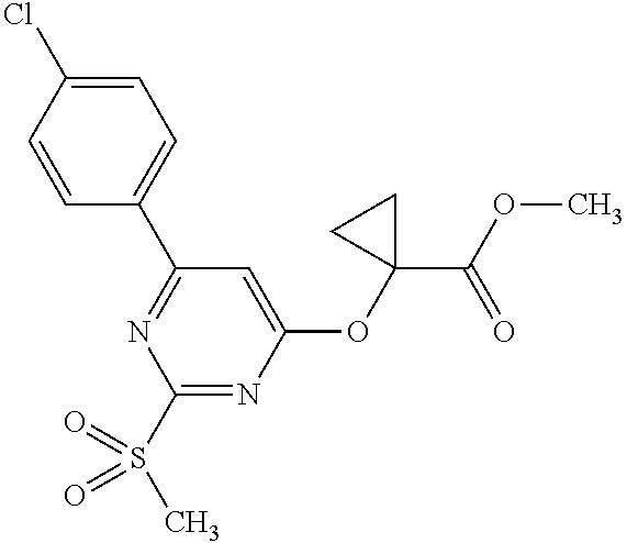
C1=C(Cl)C=CC(C2=NC(S(C)(=O)=O)=NC(OC3(C(OC)=O)CC3)=C2)=C1
